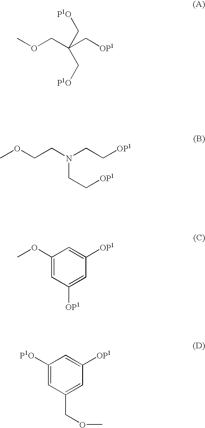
COCC(C[OP1])(C[P1O])C[P1O].COCCN(CC[OP1])CC[OP1].C1(OC)=CC([OP1])=CC([OP1])=C1.C1([P1O])=CC(COC)=CC([OP1])=C1
